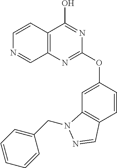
C12=C(N=C(OC3=CC4=C(C=C3)C=NN4CC3=CC=CC=C3)N=C1O)C=NC=C2
